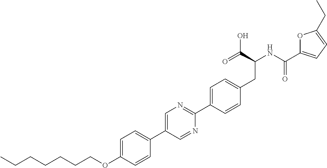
C(OC1=CC=C(C2=CN=C(C3=CC=C(CC(C(O)=O)NC(=O)C4=CC=C(CC)O4)C=C3)N=C2)C=C1)CCCCCC
